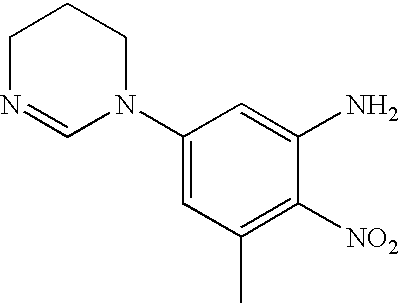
C1(N2CCCN=C2)=CC(C)=C([NO2])C(N)=C1
